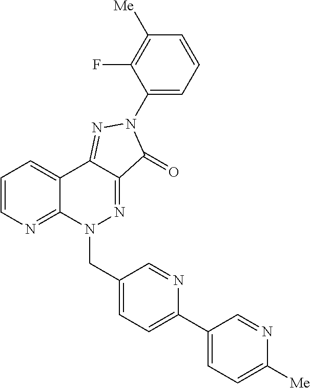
C12=NC=CC=C1C1=NN(C3=CC=CC([Me])=C3F)C(=O)C1=NN2CC1=CC=C(C2=CC=C([Me])N=C2)N=C1
